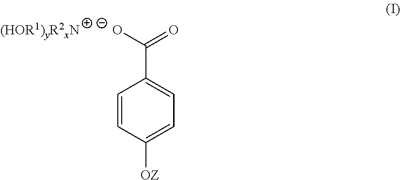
C1=CC([OZ])=CC=C1C([O-])=O
